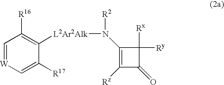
C1=[W]C=C([R17])C([L2Ar2Alk]N([R2])C2=C([Rz])C(=O)C2([Rx])[Ry])=C1[R16]
